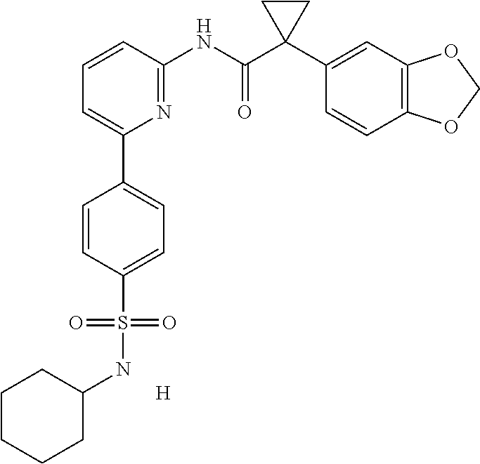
C1=CC(NC(C2(C3=CC4=C(C=C3)OCO4)CC2)=O)=NC(C2=CC=C(S(=O)(=O)NC3CCCCC3)C=C2)=C1.[H]
